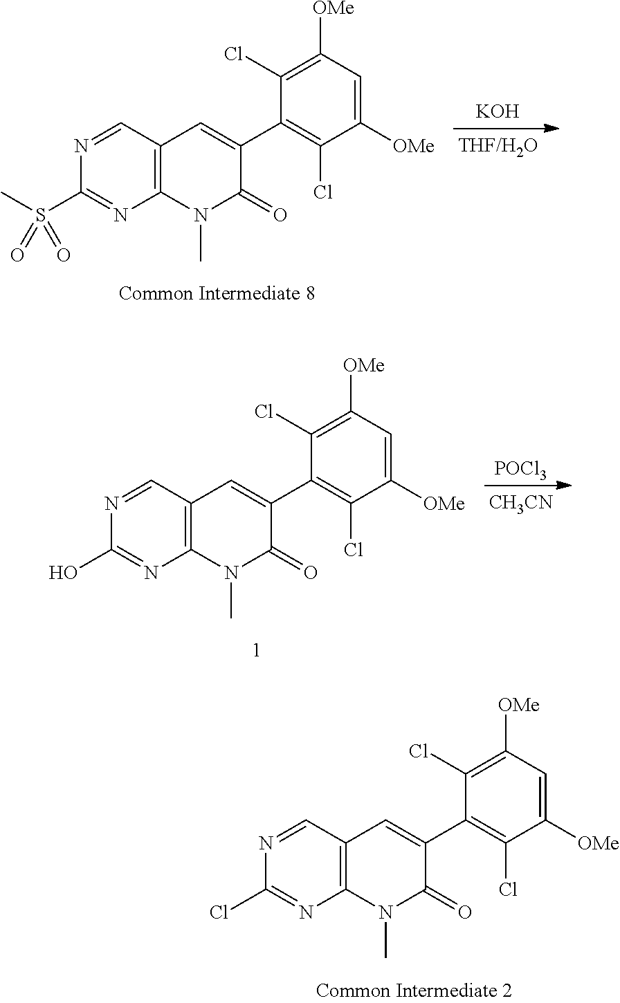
[KOH].C12=C(C=NC(S(C)(=O)=O)=N1)C=C(C1=C(Cl)C([OMe])=CC([OMe])=C1Cl)C(=O)N2C.[POCl3].[CH3CN].C12=C(C=NC(O)=N1)C=C(C1=C(Cl)C([OMe])=CC([OMe])=C1Cl)C(=O)N2C.C12=C(C=NC(Cl)=N1)C=C(C1=C(Cl)C([OMe])=CC([OMe])=C1Cl)C(=O)N2C
